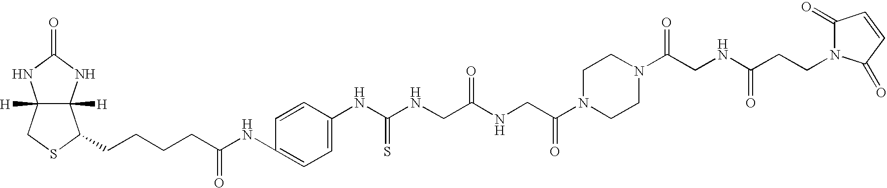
C12([H])C([H])(NC(=O)N1)C(CCCCC(NC1=CC=C(NC(NCC(NCC(N3CCN(C(CNC(=O)CCN4C(=O)C=CC4=O)=O)CC3)=O)=O)=S)C=C1)=O)SC2
